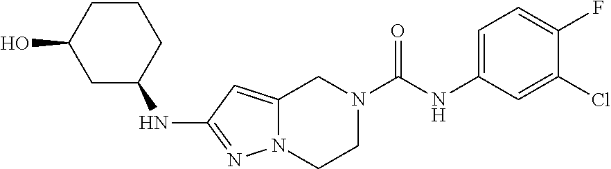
N(C1=NN2C(=C1)CN(C(NC1=CC=C(F)C(Cl)=C1)=O)CC2)C1CCCC(O)C1
